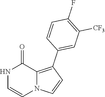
N1C=CN2C(=C(C3=CC([CF3])=C(F)C=C3)C=C2)C1=O
